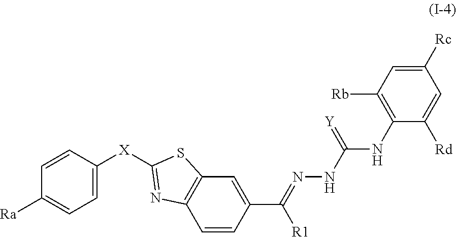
C1=CC(C(=NNC(=[Y])NC2=C([Rb])C=C([Rc])C=C2[Rd])[R1])=CC2=C1N=C([X]C1=CC=C([Ra])C=C1)S2
